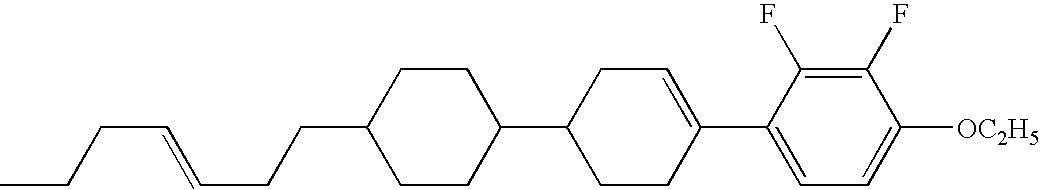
C1(F)=C(F)C(C2=CCC(C3CCC(CCC=CCCC)CC3)CC2)=CC=C1[OC2H5]
